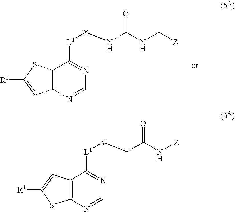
C12=C(N=CN=C1[L1][Y]NC(NC[Z])=O)C=C([R1])S2.C12=C(N=CN=C1[L1][Y]CC(N[Z])=O)SC([R1])=C2
